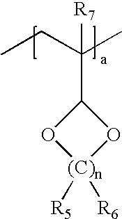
CCC(C)([R7])C1O[(C)n]([R5])([R6])O1
